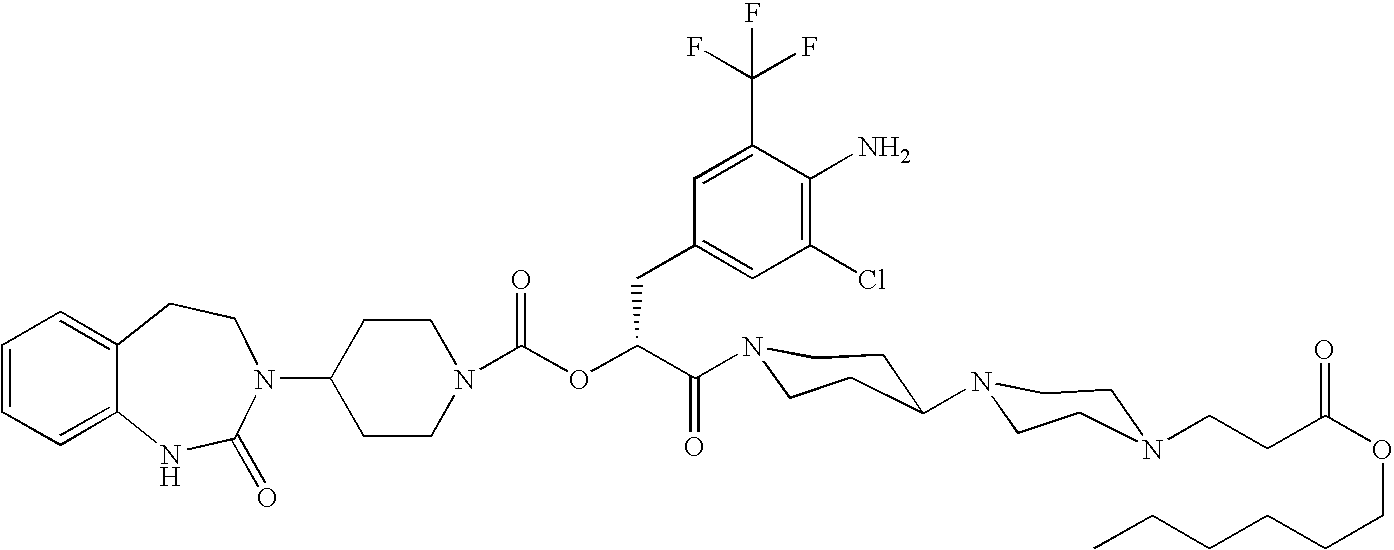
C12=CC=CC=C1NC(=O)N(C1CCN(C(OC(C(=O)N3CCC(N4CCN(CCC(OCCCCCC)=O)CC4)CC3)CC3=CC(Cl)=C(N)C(C(F)(F)F)=C3)=O)CC1)CC2
